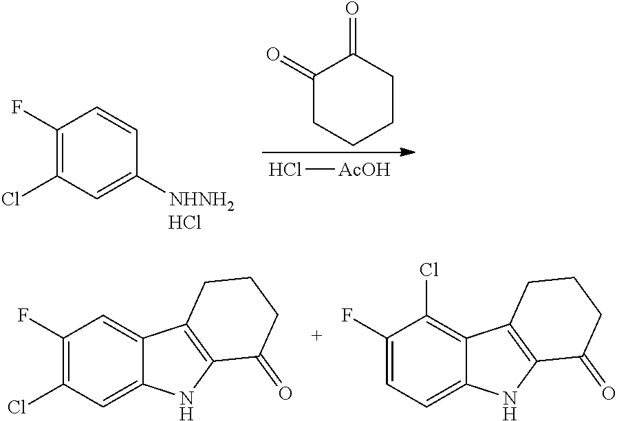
C1(F)=C(Cl)C=C([NHNH2])C=C1.C1(=O)CCCCC1=O.Cl[AcOH].Cl.C1(F)=C(Cl)C=C2C(=C1)C1=C(N2)C(=O)CCC1.C1(F)=CC=C2C(=C1Cl)C1=C(N2)C(=O)CCC1
